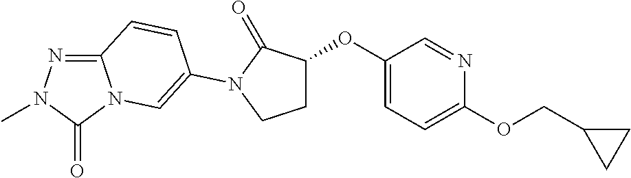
C12=NN(C)C(=O)N1C=C(N1C(=O)C(OC3=CC=C(OCC4CC4)N=C3)CC1)C=C2
